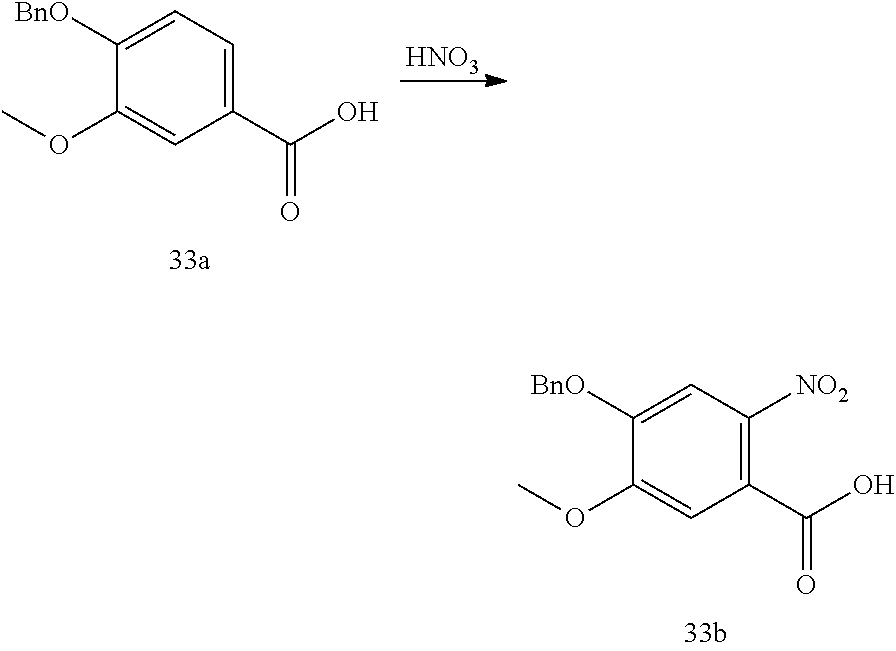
C1([BnO])=CC([NO2])=C(C(O)=O)C=C1OC.C1([BnO])=CC=C(C(O)=O)C=C1OC.[HNO3]
